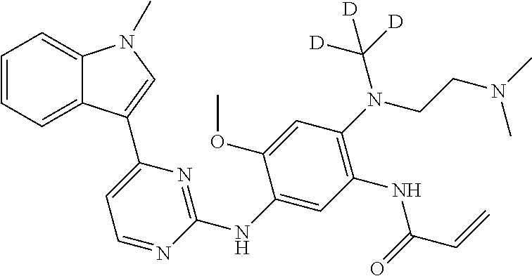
C1=CC=C2C(=C1)N(C)C=C2C1=CC=NC(NC2=CC(NC(C=C)=O)=C(N(CCN(C)C)C([D])([D])[D])C=C2OC)=N1
